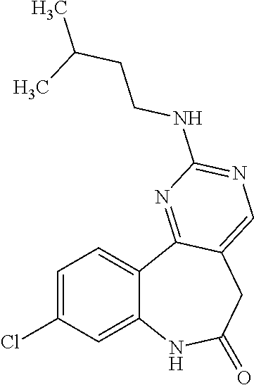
C12=CC(Cl)=CC=C1C1=NC(NCCC(C)C)=NC=C1CC(=O)N2
